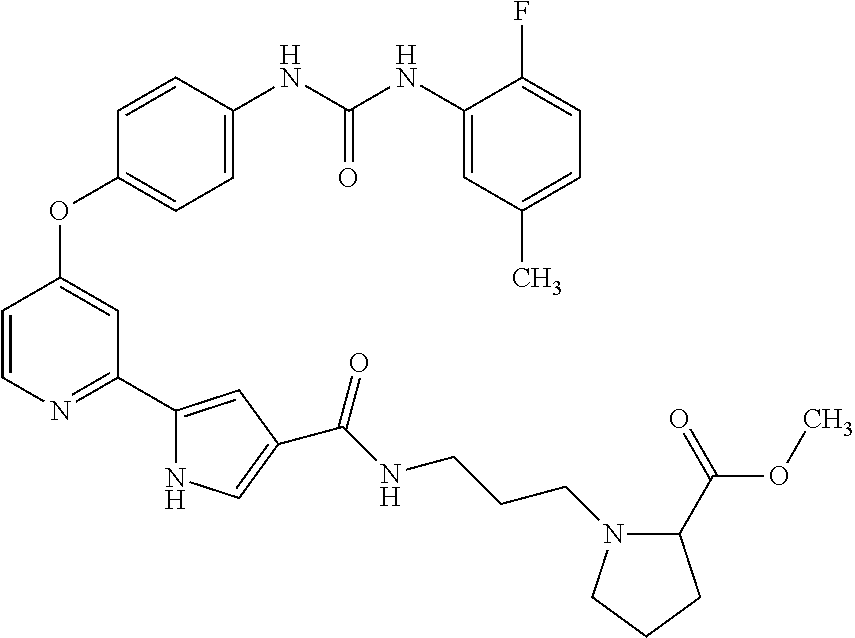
C1=CC(NC(NC2=CC(C)=CC=C2F)=O)=CC=C1OC1=CC(C2=CC(C(NCCCN3C(C(OC)=O)CCC3)=O)=CN2)=NC=C1
